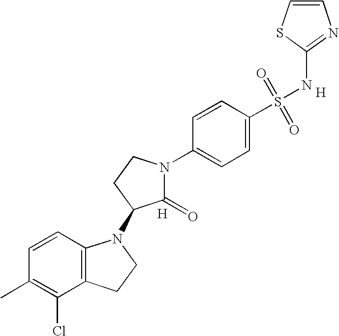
C1=CC2=C(C(Cl)=C1C)CCN2C1C(=O)N(C2=CC=C(S(=O)(=O)NC3=NC=CS3)C=C2)CC1.[H].[H]
